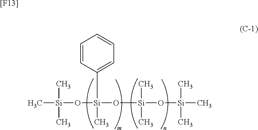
C[Si](C)(C)O[Si](C)(O[Si](O[Si](C)(C)C)(C)C)C1=CC=CC=C1.[[F13]]
